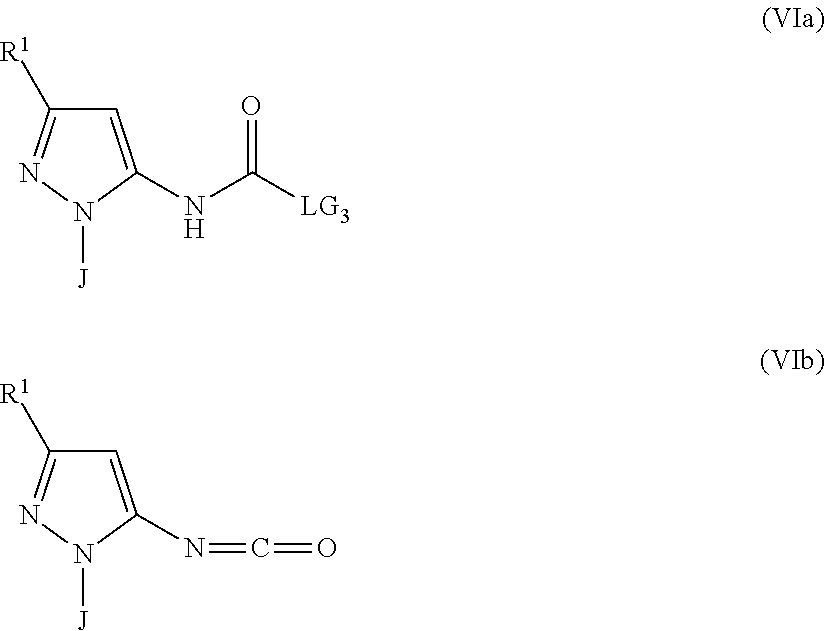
C1=C(NC([LG3])=O)N([J])N=C1[R1].C1=C(N=C=O)N([J])N=C1[R1]
